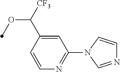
C1=CC(C([CF3])OC)=CC(N2C=CN=C2)=N1
